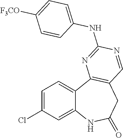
C1=C(Cl)C=C2C(=C1)C1=C(CC(=O)N2)C=NC(NC2=CC=C([F3CO])C=C2)=N1
